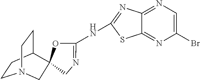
C1CC2CCN1CC21OC(NC2=NC3=NC=C(Br)N=C3S2)=NC1
